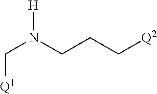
[Q1]CN([H])CCC[Q2]
